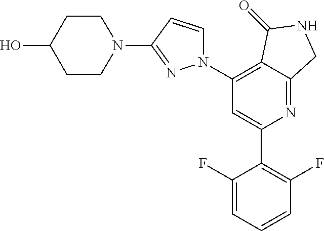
C1(N2C=CC(N3CCC(O)CC3)=N2)=C2C(=NC(C3=C(F)C=CC=C3F)=C1)CNC2=O
